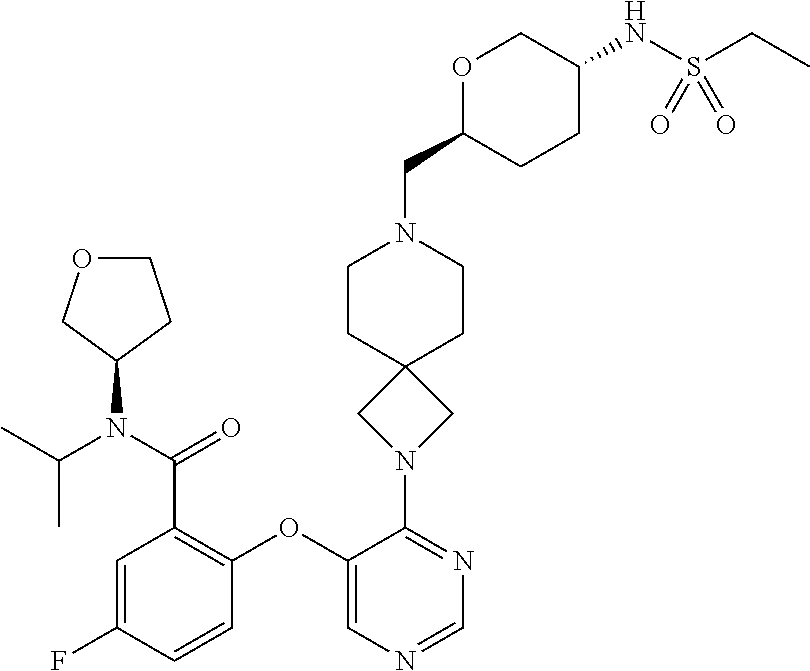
C1=C(F)C=CC(OC2=CN=CN=C2N2CC3(C2)CCN(CC2CCC(NS(CC)(=O)=O)CO2)CC3)=C1C(N(C(C)C)C1CCOC1)=O
